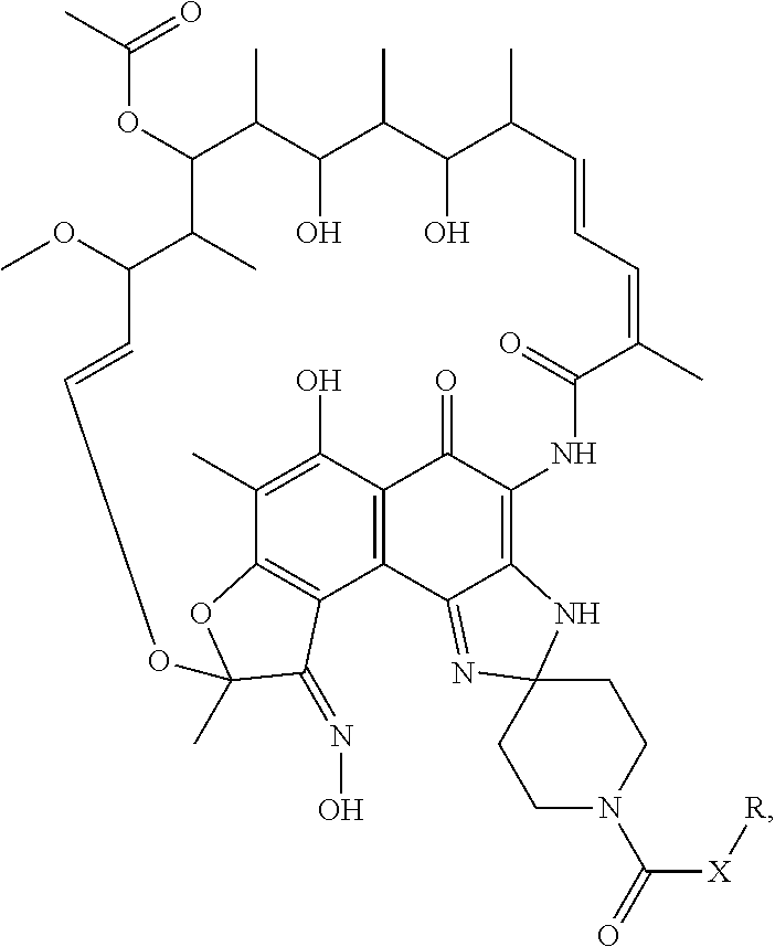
C(OC1C(C)C(OC)C=COC2(C)OC3=C(C4=C(C(=O)C(=C5C4=NC4(N5)CCN(C([X][R])=O)CC4)NC(=O)C(C)=CC=CC(C)C(O)C(C)C(O)C1C)C(O)=C3C)C2=NO)(C)=O
